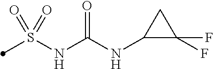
S(NC(NC1C(F)(F)C1)=O)(=O)(=O)C
